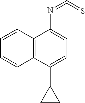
C12=C(C(C3CC3)=CC=C1N=C=S)C=CC=C2
